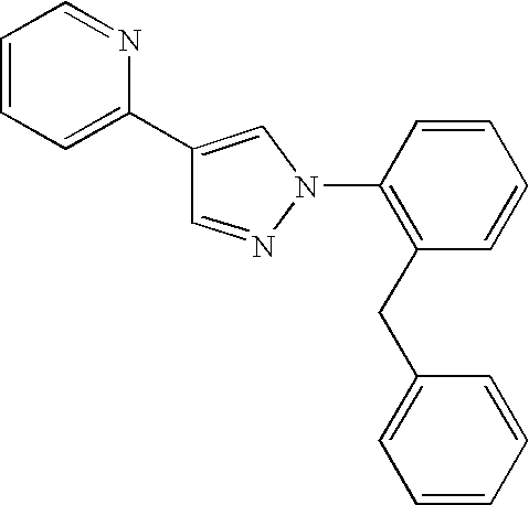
C1(C2=CC=CC=N2)=CN(C2=C(CC3=CC=CC=C3)C=CC=C2)N=C1
